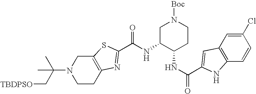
C12=C(CCN(C(C[TBDPSO])(C)C)C1)N=C(C(NC1C(NC(=O)C3=CC4=C(C=CC(Cl)=C4)N3)CCN([Boc])C1)=O)S2
